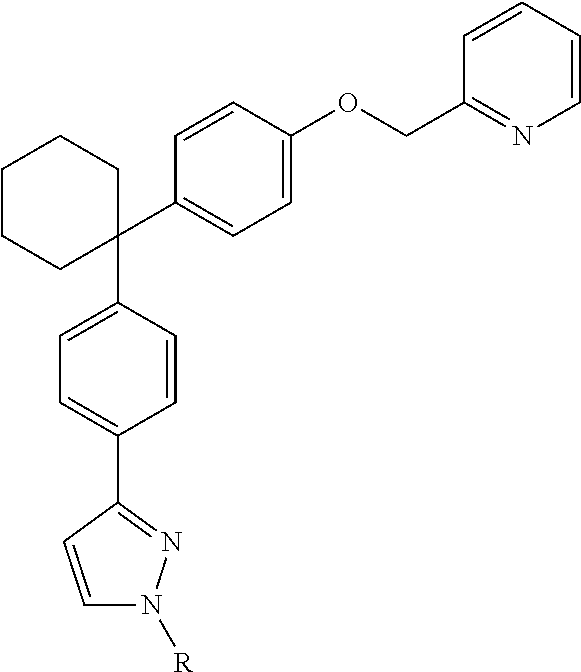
C1(C2=CC=C(OCC3=NC=CC=C3)C=C2)(C2=CC=C(C3=NN([R])C=C3)C=C2)CCCCC1
